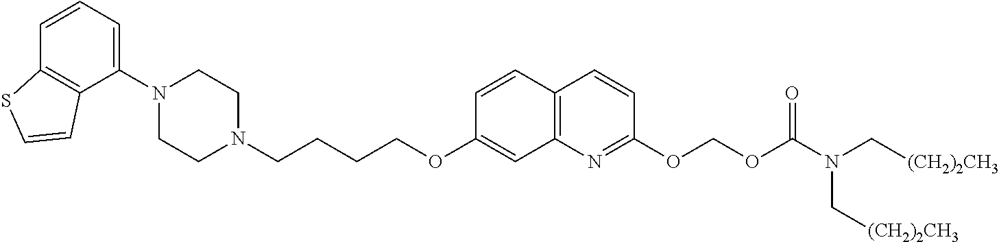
C1(N2CCN(CCCCOC3=CC4=C(C=C3)C=CC(OCOC(=O)N(C[(CH2)2CH3])C[(CH2)2CH3])=N4)CC2)=CC=CC2=C1C=CS2
